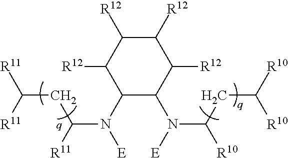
C1(N([E])C(CC([R10])[R10])[R10])C(N([E])C([R11])CC([R11])[R11])C([R12])C([R12])C([R12])C1[R12]
